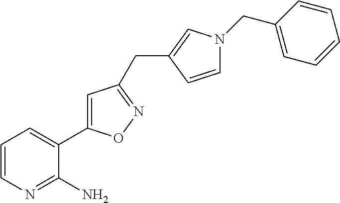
C1=CN=C(N)C(C2=CC(CC3=CN(CC4=CC=CC=C4)C=C3)=NO2)=C1
